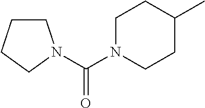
C1N(C(=O)N2CCCC2)CCC(C)C1
